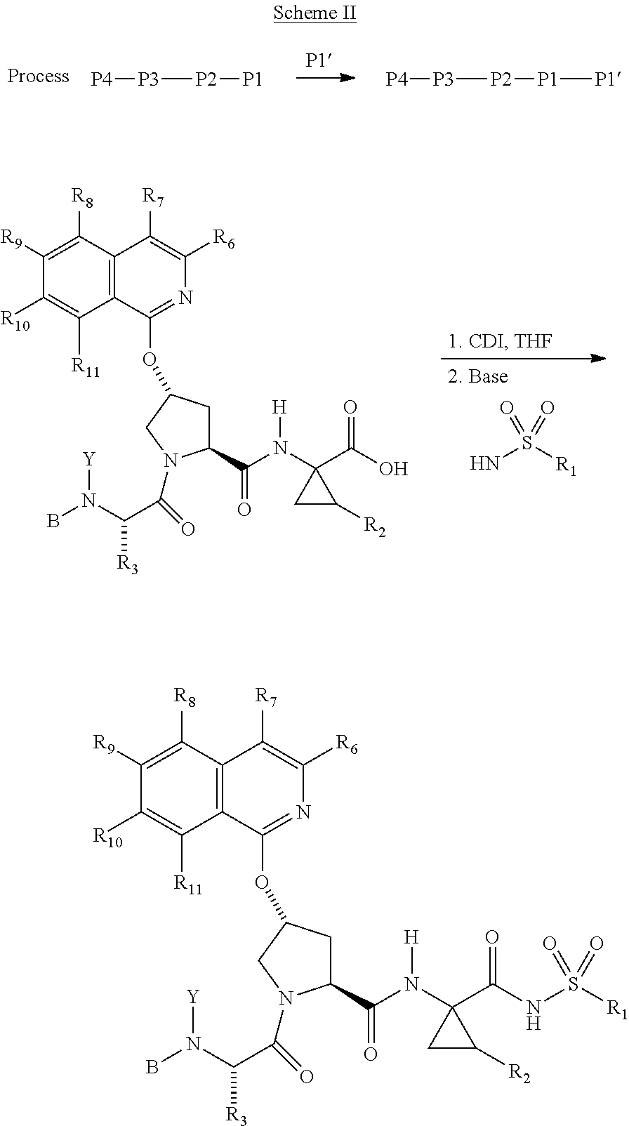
[P4][P3][P2][P1].[P4][P3][P2][P1][P1].NS([R1])(=O)=O.C1([R9])=C([R8])C2=C(C([R11])=C1[R10])C(OC1CC(C(N(C3(C(O)=O)CC3[R2])[H])=O)N(C(=O)C(N(B)[Y])[R3])C1)=NC([R6])=C2[R7].C1([R9])=C([R8])C2=C(C([R11])=C1[R10])C(OC1CC(C(N(C3(C(NS([R1])(=O)=O)=O)CC3[R2])[H])=O)N(C(=O)C(N(B)[Y])[R3])C1)=NC([R6])=C2[R7]
